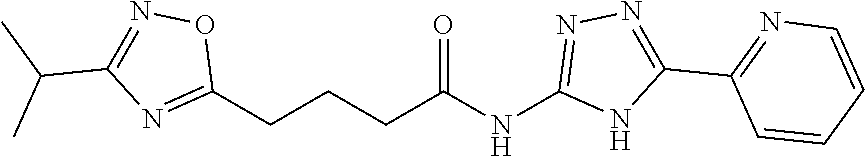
C(C(NC1=NN=C(C2=NC=CC=C2)N1)=O)CCC1=NC(C(C)C)=NO1
